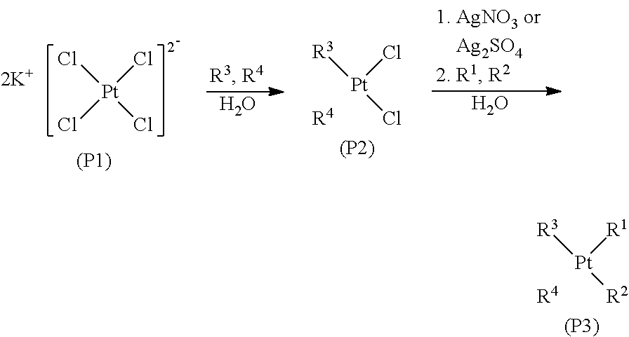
[R3][Pt]([R2])[R1].[R4].[(P3)].Cl[Pt](Cl)(Cl)Cl.[(P1)].O.[R3][Pt](Cl)Cl.[R4].[(P2)].O
